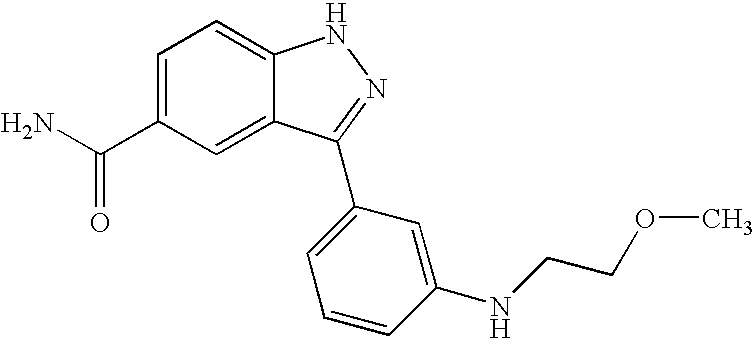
C1=C(C(N)=O)C=C2C(=C1)NN=C2C1=CC=CC(NCCOC)=C1
